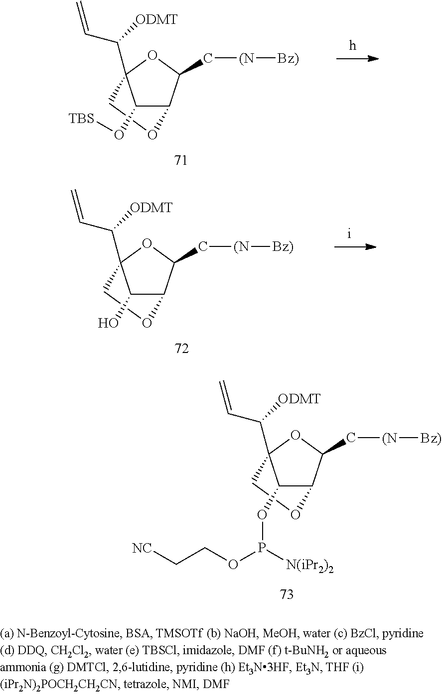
C12C(C[(N][Bz)])OC(C([ODMT])C=C)(CO1)C2O[TBS].C12C(C[(N][Bz)])OC(C([ODMT])C=C)(CO1)C2O.C12C(C[(N][Bz)])OC(C([ODMT])C=C)(CO1)C2OP(OCC[NC])[N(iPr2)2]
